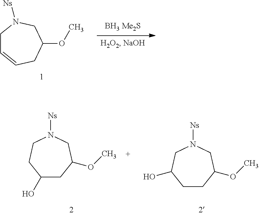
C1C=CCC(OC)CN1[Ns].C1(O)CC(OC)CN([Ns])CC1.C1CC(OC)CN([Ns])CC1O
